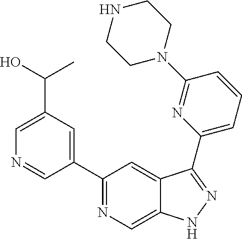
C1(C2=CC(C(C)O)=CN=C2)=NC=C2C(=C1)C(C1=CC=CC(N3CCNCC3)=N1)=NN2
